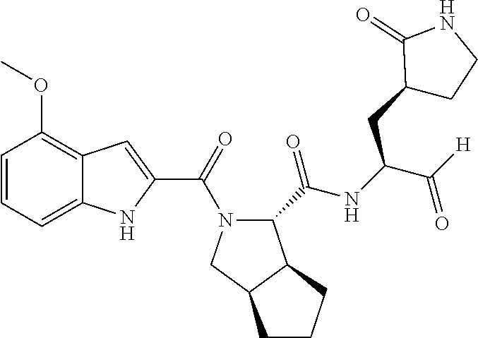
C1=CC=C2C(=C1OC)C=C(C(=O)N1C(C(NC(C(=O)[H])CC3CCNC3=O)=O)C3C(C1)CCC3)N2
